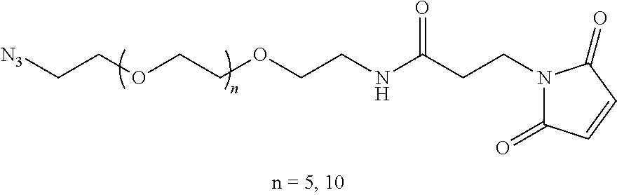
N1(CCC(NCCOCCOCC[N3])=O)C(=O)C=CC1=O
